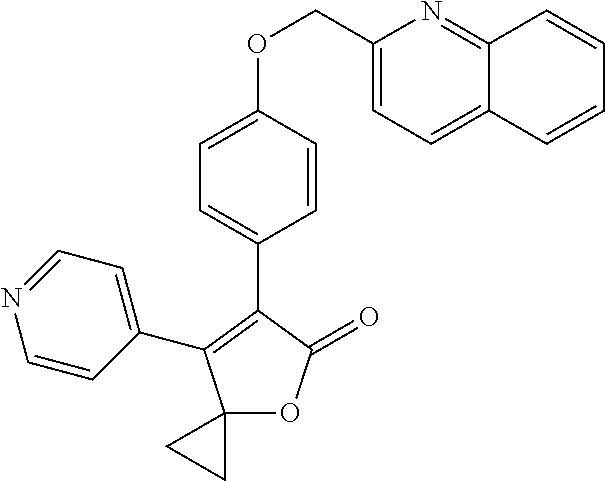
C1=CC(OCC2=CC=C3C(=N2)C=CC=C3)=CC=C1C1=C(C2=CC=NC=C2)C2(OC1=O)CC2
